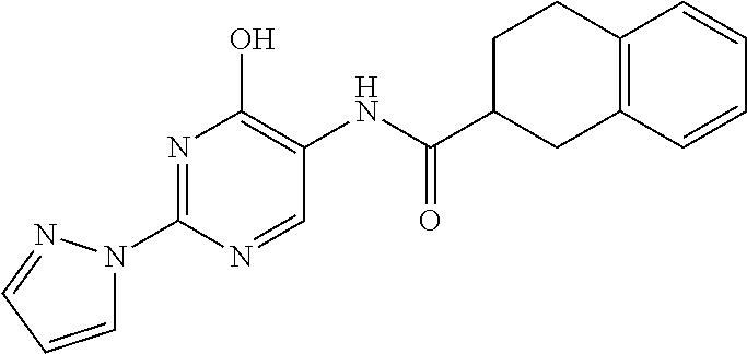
N1=C(N2C=CC=N2)N=CC(NC(C2CC3=C(C=CC=C3)CC2)=O)=C1O
